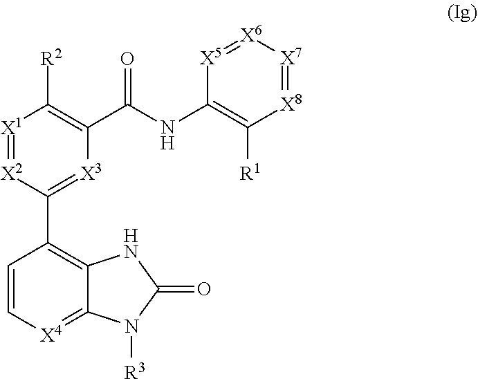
[X1]1=[X2]C(C2=C3C(=[X4]C=C2)N([R3])C(=O)N3)=[X3]C(C(NC2=C([R1])[X8]=[X7][X6]=[X5]2)=O)=C1[R2]
